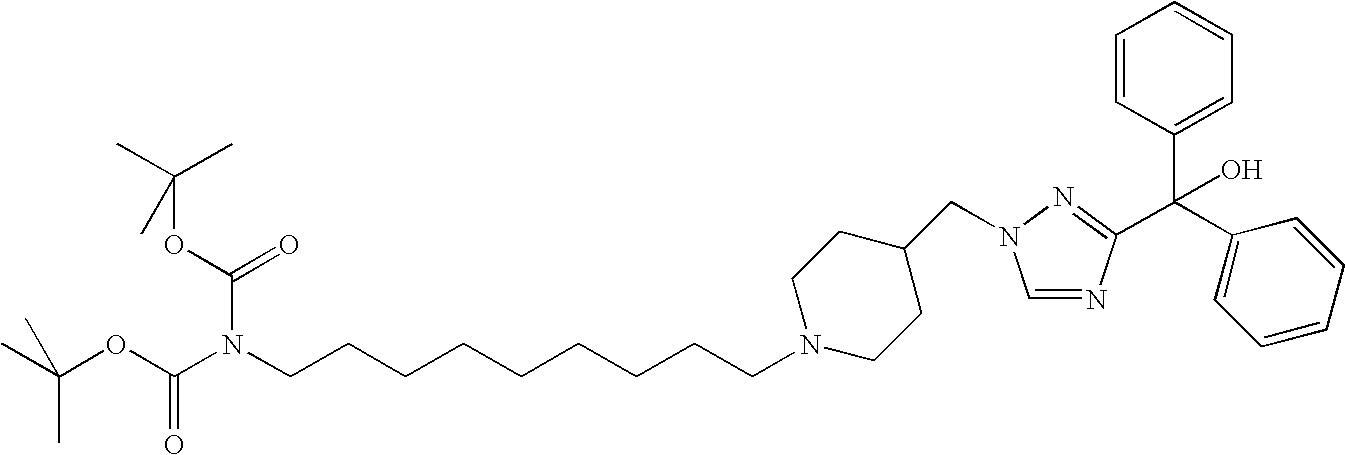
CC(OC(N(CCCCCCCCCN1CCC(CN2C=NC(C(C3=CC=CC=C3)(C3=CC=CC=C3)O)=N2)CC1)C(OC(C)(C)C)=O)=O)(C)C
